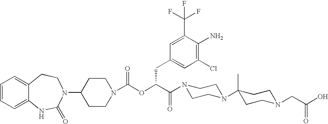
C1(N2C(=O)NC3=CC=CC=C3CC2)CCN(C(OC(C(N2CCN(C3(C)CCN(CC(O)=O)CC3)CC2)=O)CC2=CC(Cl)=C(N)C(C(F)(F)F)=C2)=O)CC1
